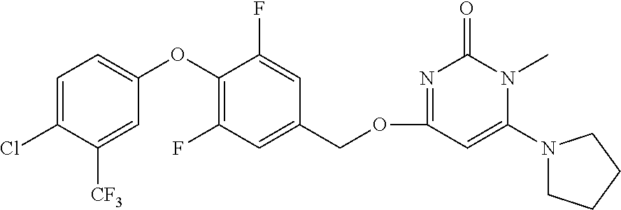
C1=C(Cl)C([CF3])=CC(OC2=C(F)C=C(COC3=NC(=O)N(C)C(N4CCCC4)=C3)C=C2F)=C1
